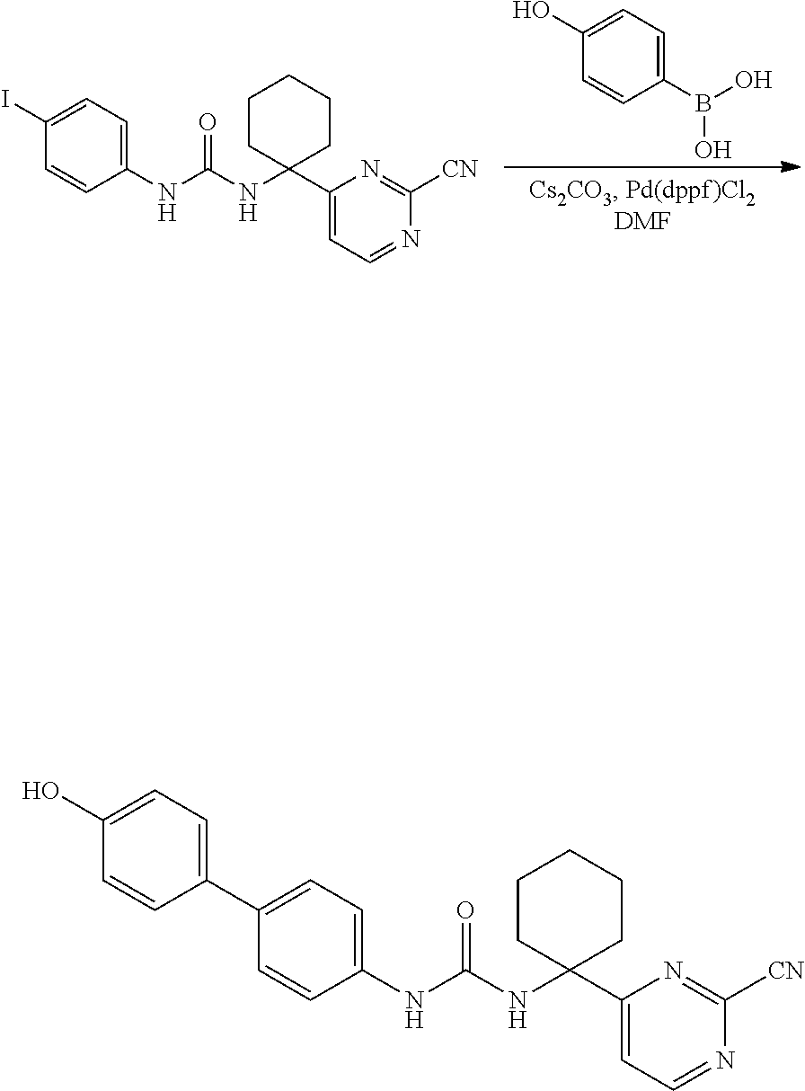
C1(B(O)O)=CC=C(O)C=C1.N(C(=O)NC1=CC=C(I)C=C1)C1(C2=CC=NC([CN])=N2)CCCCC1.N(C(=O)NC1=CC=C(C2=CC=C(O)C=C2)C=C1)C1(C2=CC=NC([CN])=N2)CCCCC1
